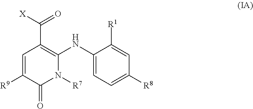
C1=C([R9])C(=O)N([R7])C(NC2=CC=C([R8])C=C2[R1])=C1C([X])=O
